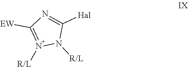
C1([Hal])=NC([EW])=N([R/L])N1[R/L]
